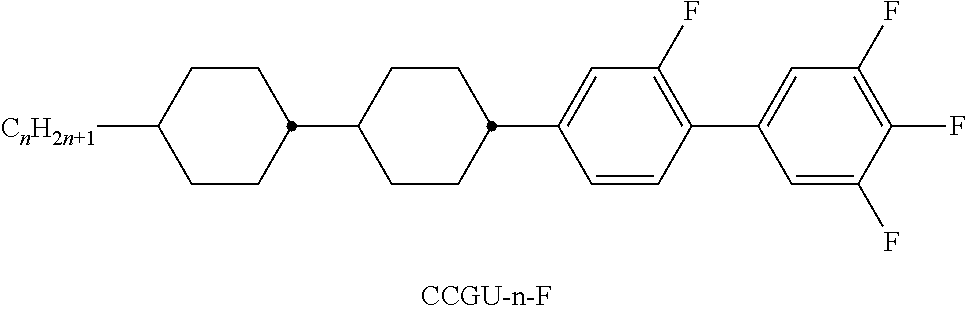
C1([CnH2n+1])CCC(C2CCC(C3=CC(F)=C(C4=CC(F)=C(F)C(F)=C4)C=C3)CC2)CC1
